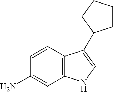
C1(N)=CC2=C(C=C1)C(C1CCCC1)=CN2
